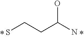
SCCC(N)O
